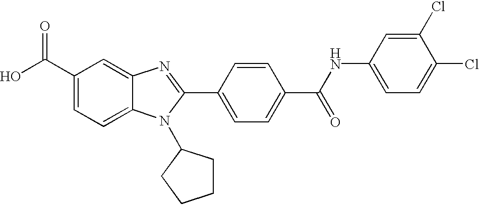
C1(C(O)=O)=CC=C2C(=C1)N=C(C1=CC=C(C(=O)NC3=CC=C(Cl)C(Cl)=C3)C=C1)N2C1CCCC1
